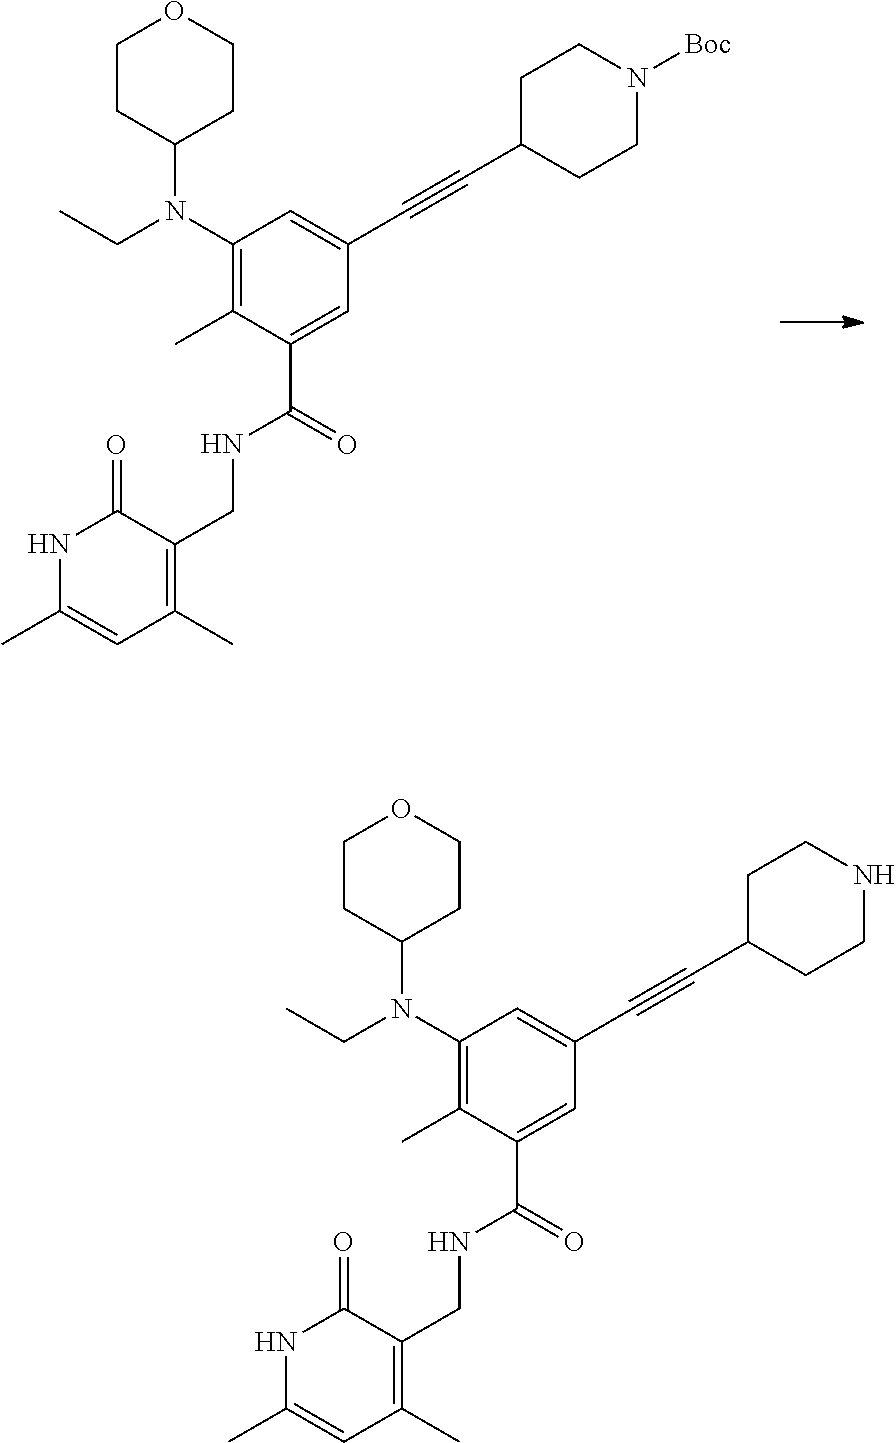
C1(N(CC)C2CCOCC2)=C(C)C(C(=O)NCC2=C(C)C=C(C)NC2=O)=CC(C#CC2CCN([Boc])CC2)=C1.C1(N(CC)C2CCOCC2)=C(C)C(C(=O)NCC2=C(C)C=C(C)NC2=O)=CC(C#CC2CCNCC2)=C1
